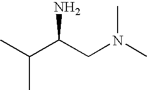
CC(C(CN(C)C)N)C
